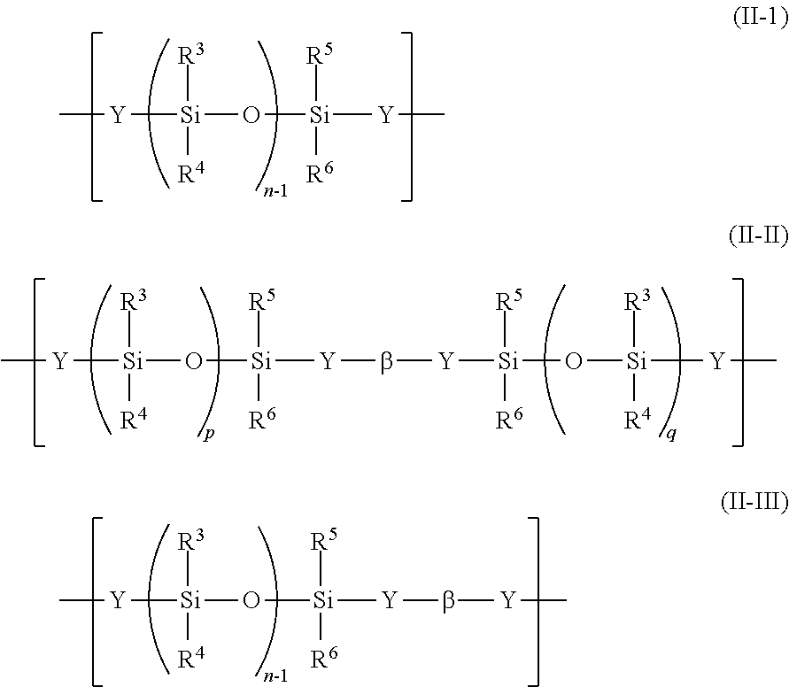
C[Y][Si](O[Si]([Y]C)([R5])[R6])([R3])[R4].C[Y][Si](O[Si]([Y]b[Y][Si](O[Si]([Y]C)([R3])[R4])([R5])[R6])([R5])[R6])([R3])[R4].C[Y][Si](O[Si]([Y]b[Y]C)([R5])[R6])([R3])[R4]
